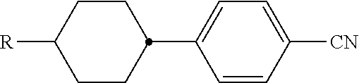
[R]C1CCC(C2=CC=C([CN])C=C2)CC1
